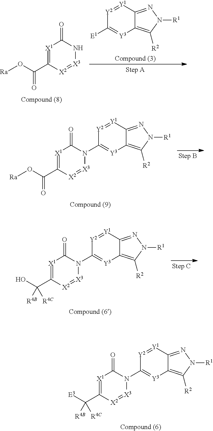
C1([E1])=[Y3]C2=C([R2])N([R1])N=C2[Y1]=[Y2]1.[X1]1=C(C(O[Ra])=O)[X2]=[X3]NC1=O.[X1]1=C(C(O[Ra])=O)[X2]=[X3]N(C2=[Y3]C3=C([R2])N([R1])N=C3[Y1]=[Y2]2)C1=O.[X1]1=C(C(O)([R4B])[R4C])[X2]=[X3]N(C2=[Y3]C3=C([R2])N([R1])N=C3[Y1]=[Y2]2)C1=O.[X1]1=C(C([E3])([R4B])[R4C])[X2]=[X3]N(C2=[Y3]C3=C([R2])N([R1])N=C3[Y1]=[Y2]2)C1=O
